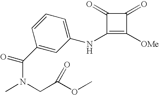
C1(NC2=CC=CC(C(N(C)CC(OC)=O)=O)=C2)=C([OMe])C(=O)C1=O
